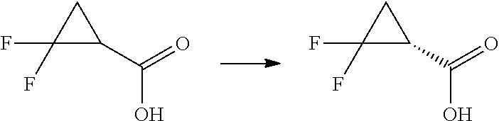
C1(F)(F)C(C(=O)O)C1.C1(F)(F)C(C(=O)O)C1
